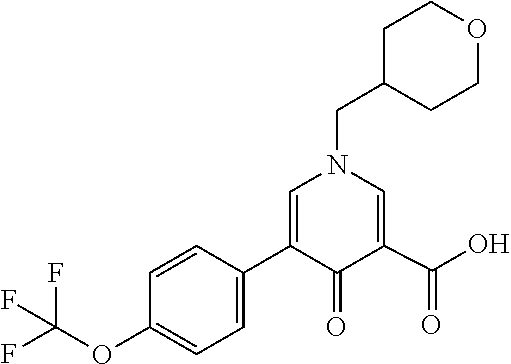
C1(=O)C(C2=CC=C(OC(F)(F)F)C=C2)=CN(CC2CCOCC2)C=C1C(O)=O
